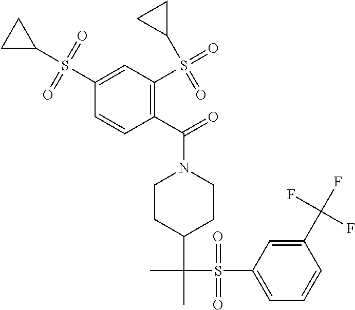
C1(C(F)(F)F)=CC(S(C(C)(C2CCN(C(=O)C3=C(S(=O)(C4CC4)=O)C=C(S(C4CC4)(=O)=O)C=C3)CC2)C)(=O)=O)=CC=C1
